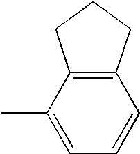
C1=CC2=C(C(C)=C1)CCC2
